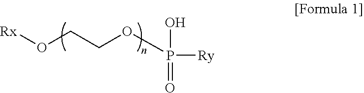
[Rx]OCCOP([Ry])(O)=O
